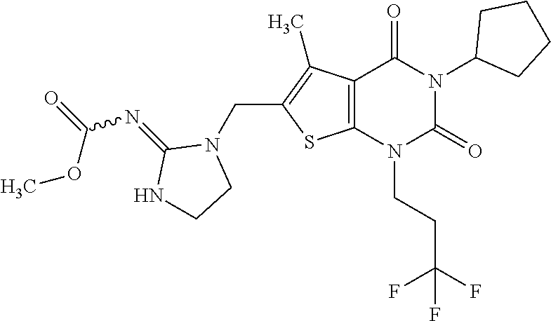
C12=C(N(CCC(F)(F)F)C(=O)N(C3CCCC3)C1=O)SC(CN1C(=NC(=O)OC)NCC1)=C2C
